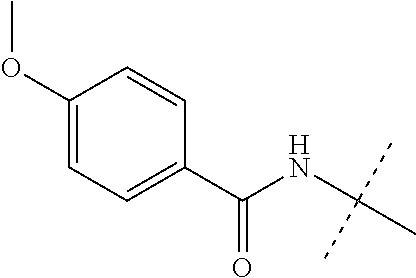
C1(OC)=CC=C(C(NC(C)(C)C)=O)C=C1
